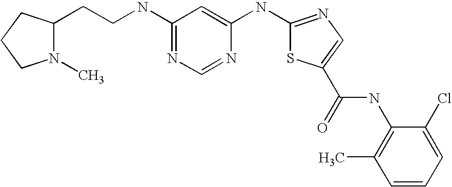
C1(CCNC2=NC=NC(NC3=NC=C(C(NC4=C(C)C=CC=C4Cl)=O)S3)=C2)N(C)CCC1
